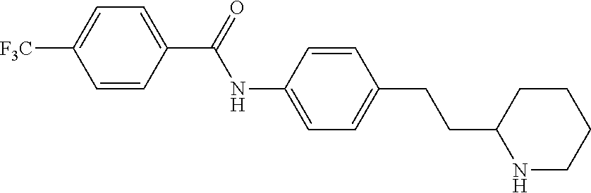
C1=CC(C(=O)NC2=CC=C(CCC3NCCCC3)C=C2)=CC=C1[F3C]
